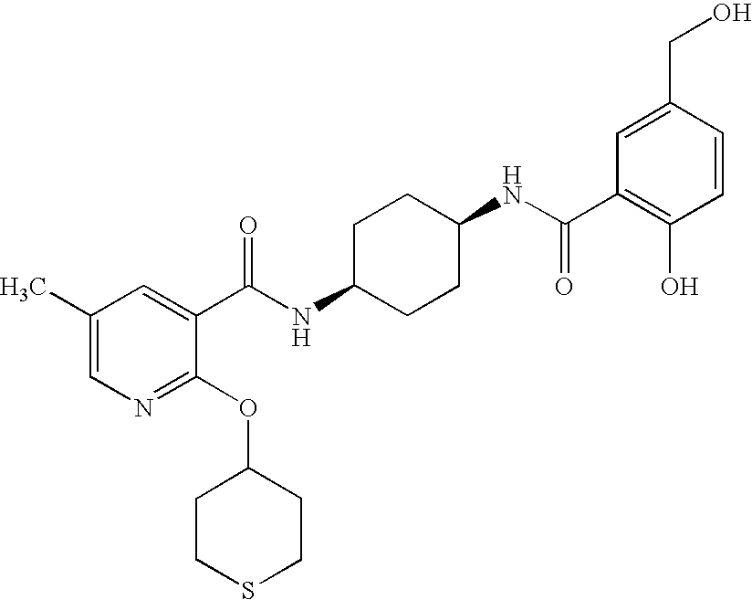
C1(C)=CN=C(OC2CCSCC2)C(C(NC2CCC(NC(=O)C3=C(O)C=CC(CO)=C3)CC2)=O)=C1
